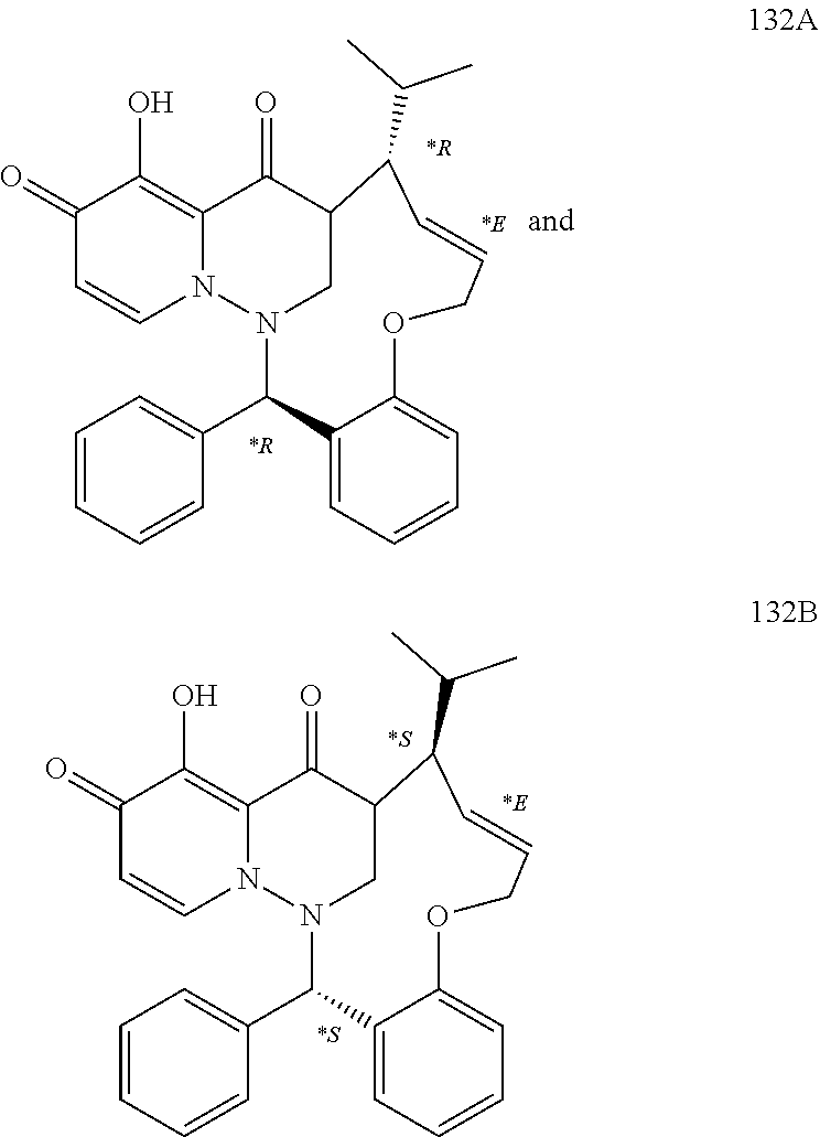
C1(=O)C=CN2C(=C1O)C(=O)C1CN2C(C2=CC=CC=C2)C2=CC=CC=C2OCC=CC1C(C)C.C1(=O)C=CN2C(=C1O)C(=O)C1CN2C(C2=CC=CC=C2)C2=CC=CC=C2OCC=CC1C(C)C
